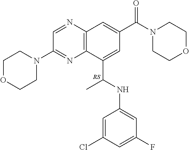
C1(C(NC2=CC(F)=CC(Cl)=C2)C)=CC(C(N2CCOCC2)=O)=CC2=C1N=C(N1CCOCC1)C=N2.[RS]
